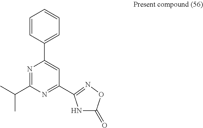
C1=CC(C2=CC(C3=NOC(=O)N3)=NC(C(C)C)=N2)=CC=C1
